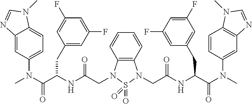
CN(C(C(NC(CN1C2=C(N(CC(NC(C(N(C)C3=CC4=C(C=C3)N(C)C=N4)=O)CC3=CC(F)=CC(F)=C3)=O)S1(=O)=O)C=CC=C2)=O)CC1=CC(F)=CC(F)=C1)=O)C1=CC=C2C(=C1)N=CN2C
